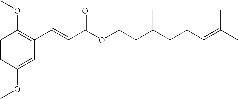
C1=CC(OC)=CC(C=CC(OCCC(CCC=C(C)C)C)=O)=C1OC
